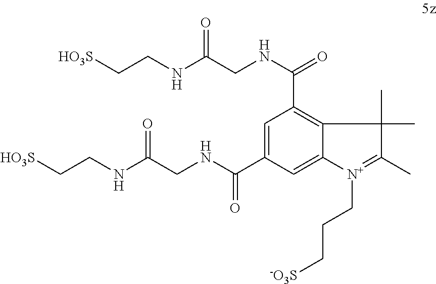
C1=C(C(NCC(NCC[HO3S])=O)=O)C=C2C(=C1C(NCC(NCC[HO3S])=O)=O)C(C)(C)C(C)=[N+]2CCC[-O3S]
